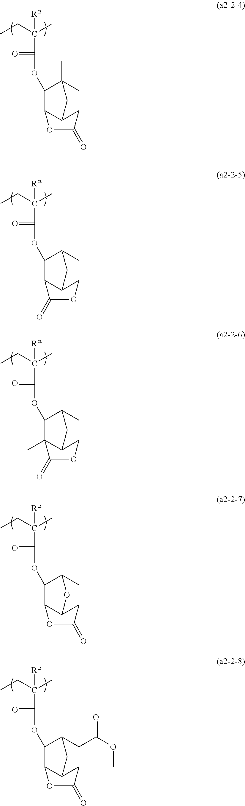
CCC(C)([Ra])C(=O)OC1C2C3C(CC1(C)C3)C(=O)O2.CCC(C)([Ra])C(=O)OC1C2C3C(CC1C3)OC2=O.CCC(C)([Ra])C(=O)OC1C2(C)C3C(CC1C3)OC2=O.CCC(C)([Ra])C(=O)OC1C2C3C(CC1O3)C(=O)O2.CCC(C)([Ra])C(=O)OC1C2C3C(C(C(OC)=O)C1C3)C(=O)O2
